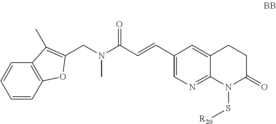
C1(C=CC(N(CC2=C(C)C3=C(C=CC=C3)O2)C)=O)=CN=C2C(=C1)CCC(=O)N2S[R20]
